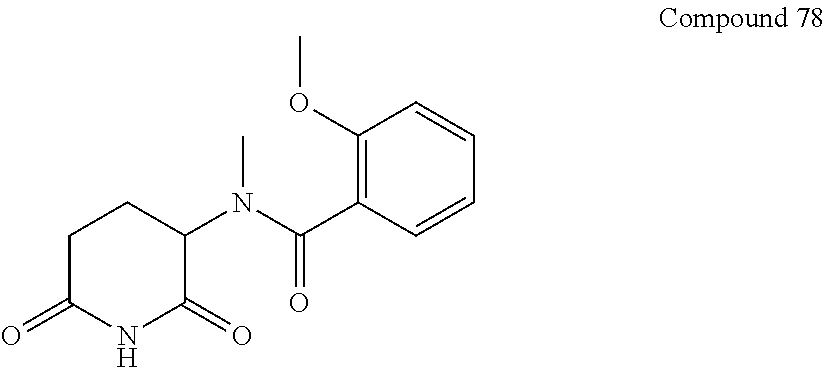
C1(N(C(C2=C(OC)C=CC=C2)=O)C)C(=O)NC(=O)CC1
